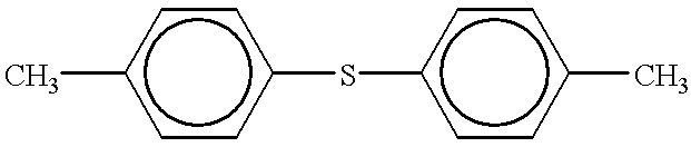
c1(C)ccc(Sc2ccc(C)cc2)cc1
